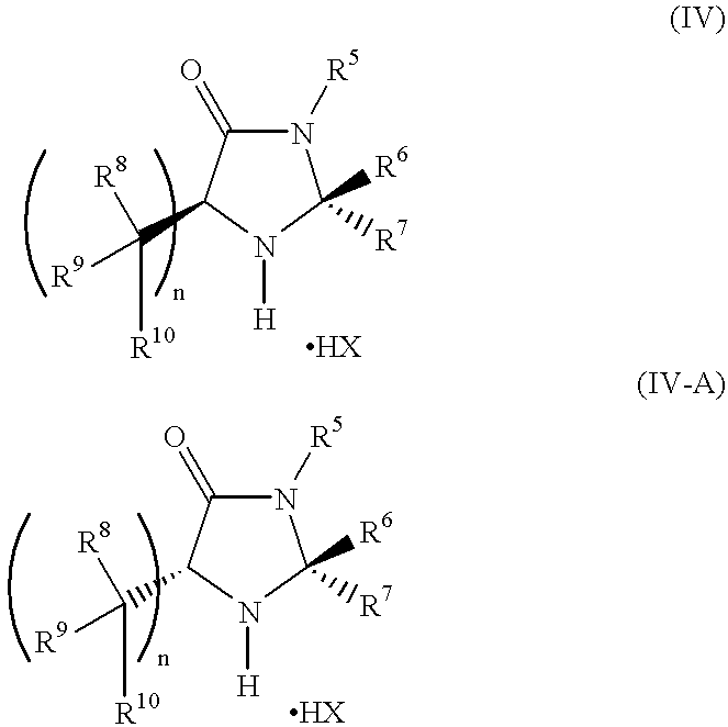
C1(=O)C(C([R10])([R9])[R8])N([H])C([R7])([R6])N1[R5].C1(=O)C(C([R10])([R9])[R8])N([H])C([R7])([R6])N1[R5]
